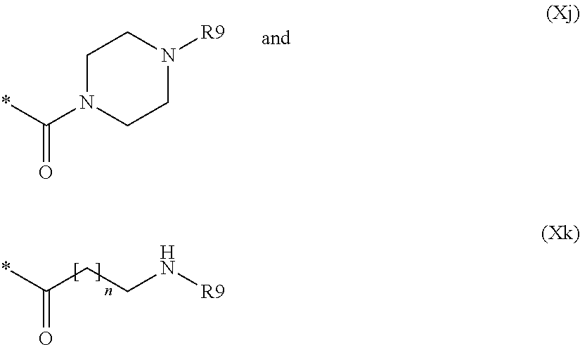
*C(CCN[R9])=O.C1N(C(=O)*)CCN([R9])C1
